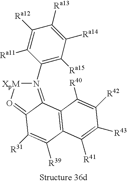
N1(C2=C([Ra15])C([Ra14])=C([Ra13])C([Ra12])=C2[Ra11])=C2C(=O[XpM]1)C([R31])=C([R39])C1=C2C([R40])=C([R42])C([R43])=C1[R41]
